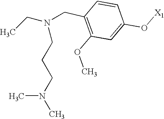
C(C1=C(OC)C=C(O[X1])C=C1)N(CCCN(C)C)CC
